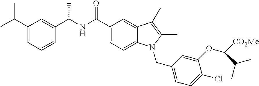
C1(C(C)C)=CC=CC(C(NC(C2=CC=C3C(=C2)C(C)=C(C)N3CC2=CC=C(Cl)C(OC([CO2Me])C(C)C)=C2)=O)C)=C1
